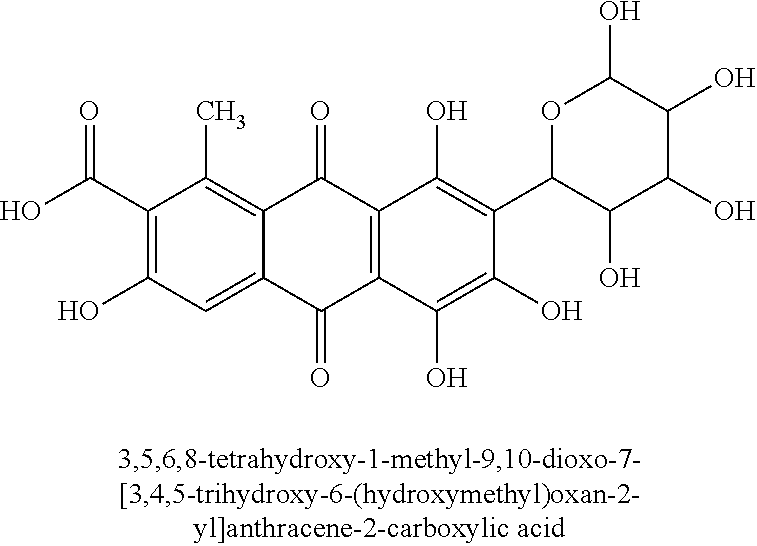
OC(C1=C(O)C=C2C(=C1C)C(=O)C1=C(C2=O)C(O)=C(O)C(C2C(O)C(O)C(O)C(O)O2)=C1O)=O
